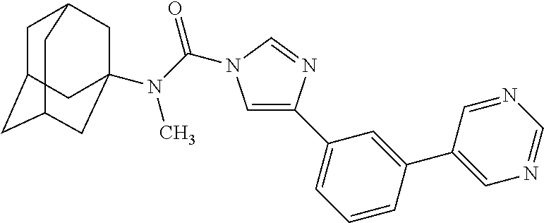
C1C2CC3CC(N(C(=O)N4C=C(C5=CC=CC(C6=CN=CN=C6)=C5)N=C4)C)(CC1C3)C2
